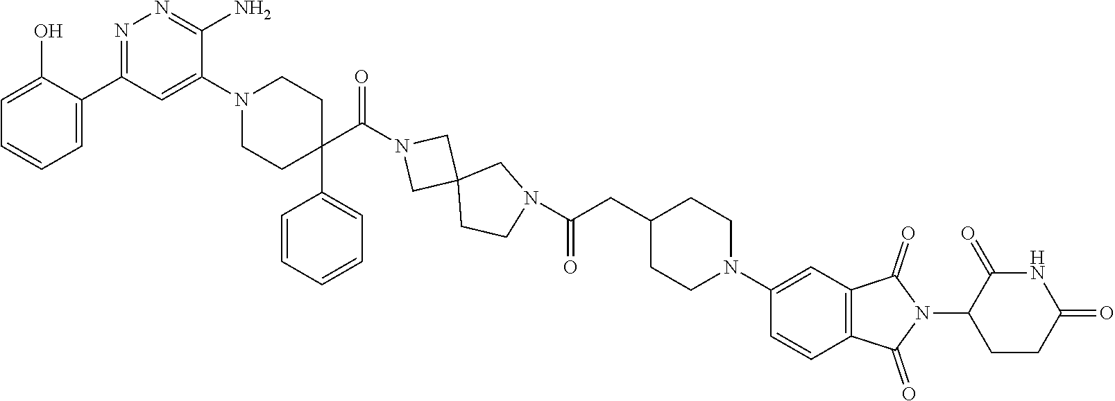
C1=C(O)C(C2=NN=C(N)C(N3CCC(C4=CC=CC=C4)(C(N4CC5(CN(C(=O)CC6CCN(C7=CC8=C(C=C7)C(=O)N(C7CCC(=O)NC7=O)C8=O)CC6)CC5)C4)=O)CC3)=C2)=CC=C1
